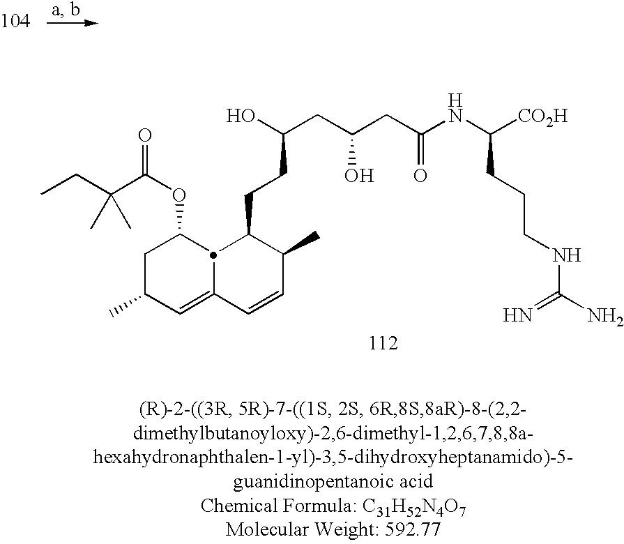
CCC(C(OC1CC(C)C=C2C1C(CCC(O)CC(CC(NC([CO2H])CCCNC(N)=N)=O)O)C(C)C=C2)=O)(C)C
